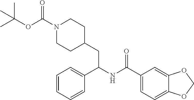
CC(OC(N1CCC(CC(NC(C2=CC=C3C(=C2)OCO3)=O)C2=CC=CC=C2)CC1)=O)(C)C
